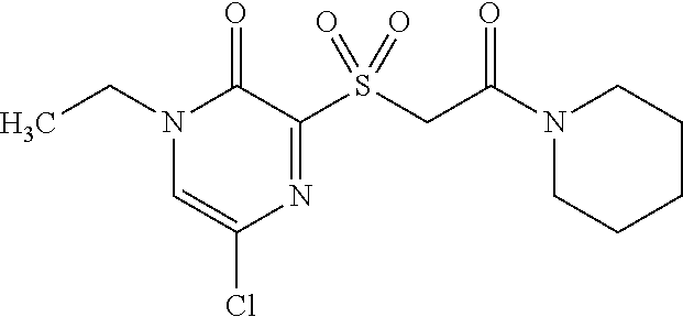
N1(CC)C=C(Cl)N=C(S(CC(N2CCCCC2)=O)(=O)=O)C1=O
